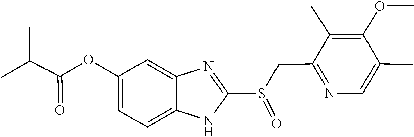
CC(C(=O)OC1=CC=C2NC(S(CC3=NC=C(C)C(OC)=C3C)=O)=NC2=C1)C
